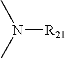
[R21]N(C)C
